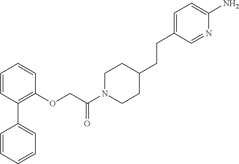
C1=CC(C2=CC=CC=C2)=C(OCC(N2CCC(CCC3=CC=C(N)N=C3)CC2)=O)C=C1
